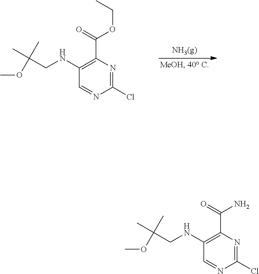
C1(NCC(OC)(C)C)=C(C(=O)OCC)N=C(Cl)N=C1.C1(NCC(OC)(C)C)=C(C(=O)N)N=C(Cl)N=C1
